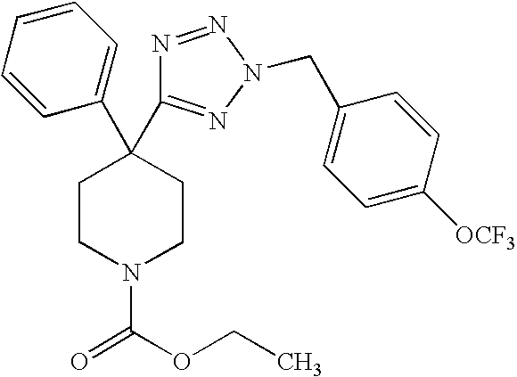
C1(C2(C3=NN(CC4=CC=C([OCF3])C=C4)N=N3)CCN(C(OCC)=O)CC2)=CC=CC=C1
